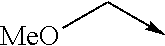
[MeO]C->C
